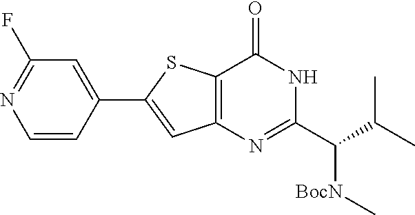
C1=CC(C2=CC3=C(S2)C(=O)NC(C(C(C)C)[BocN]C)=N3)=CC(F)=N1
